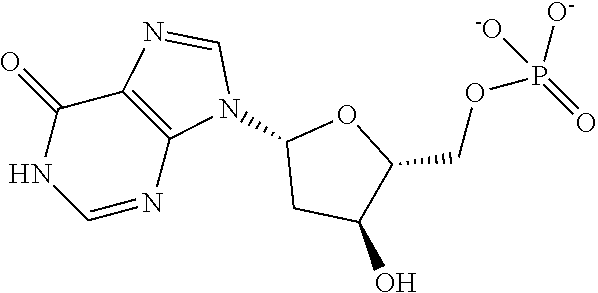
C1=NC2=C(C(=O)N1)N=CN2C1CC(O)C(COP(=O)([O-])[-O])O1
